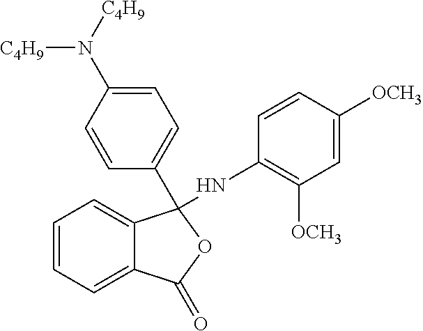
C1=CC(N([C4H9])[C4H9])=CC=C1C1(NC2=C([OCH3])C=C([OCH3])C=C2)C2=CC=CC=C2C(=O)O1
